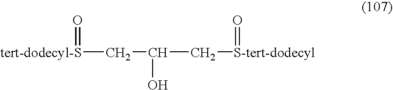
[tert-dodecyl-S](CC(O)C[S-tert-dodecyl]=O)=O
